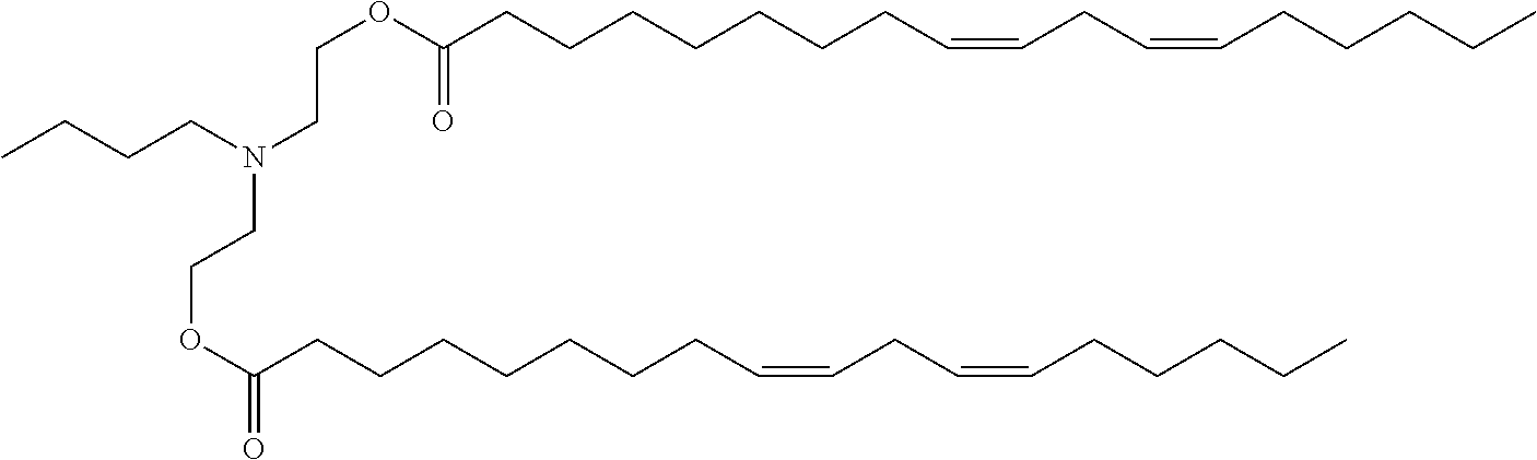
CCCCN(CCOC(=O)CCCCCCCC=CCC=CCCCCC)CCOC(=O)CCCCCCCC=CCC=CCCCCC
